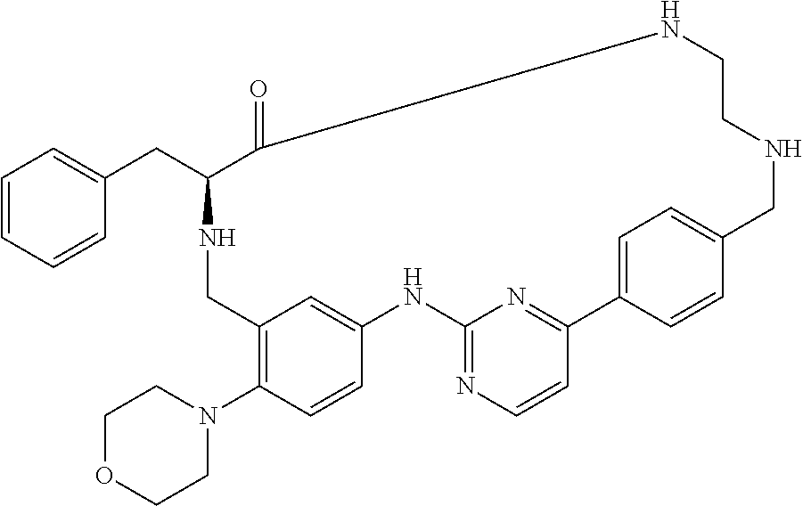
C12=C(N3CCOCC3)C=CC(=C1)NC1=NC=CC(=N1)C1=CC=C(C=C1)CNCCNC(=O)C(CC1=CC=CC=C1)NC2
